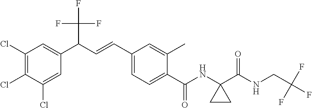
C1(Cl)=C(Cl)C(Cl)=CC(C(C=CC2=CC=C(C(NC3(C(NCC(F)(F)F)=O)CC3)=O)C(C)=C2)C(F)(F)F)=C1
